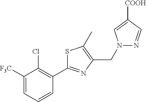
N1(CC2=C(C)SC(C3=C(Cl)C([F3C])=CC=C3)=N2)N=CC([COOH])=C1
